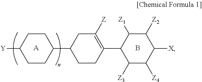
C1CC(C2CCC(C3C([Z3])C([Z4])C([X])C([Z2])C3[Z1])=C([Z])C2)CCC1[Y].[A].B
